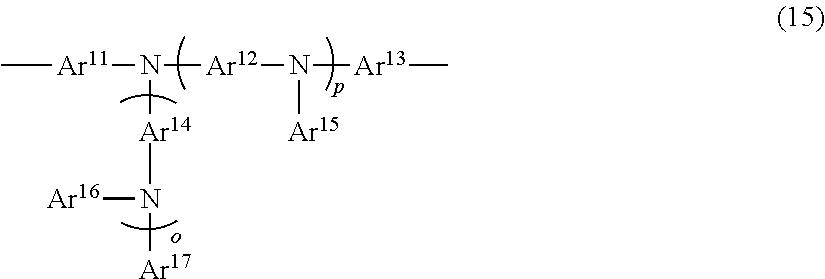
C[Ar11]N([Ar12]N([Ar15])[Ar13]C)[Ar14]N([Ar16])[Ar17]
